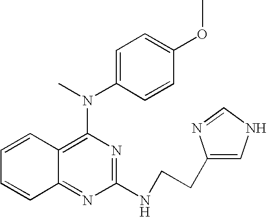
C1=CC2=C(N(C3=CC=C(OC)C=C3)C)N=C(NCCC3=CNC=N3)N=C2C=C1
